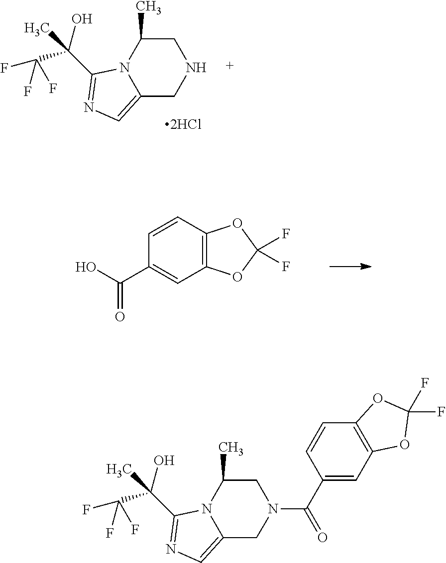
C12=CN=C(C(O)(C(F)(F)F)C)N1C(C)CNC2.C1=CC2=C(C=C1C(O)=O)OC(F)(F)O2.C1(C(=O)N2CC(C)N3C(=CN=C3C(O)(C(F)(F)F)C)C2)=CC2=C(C=C1)OC(F)(F)O2
